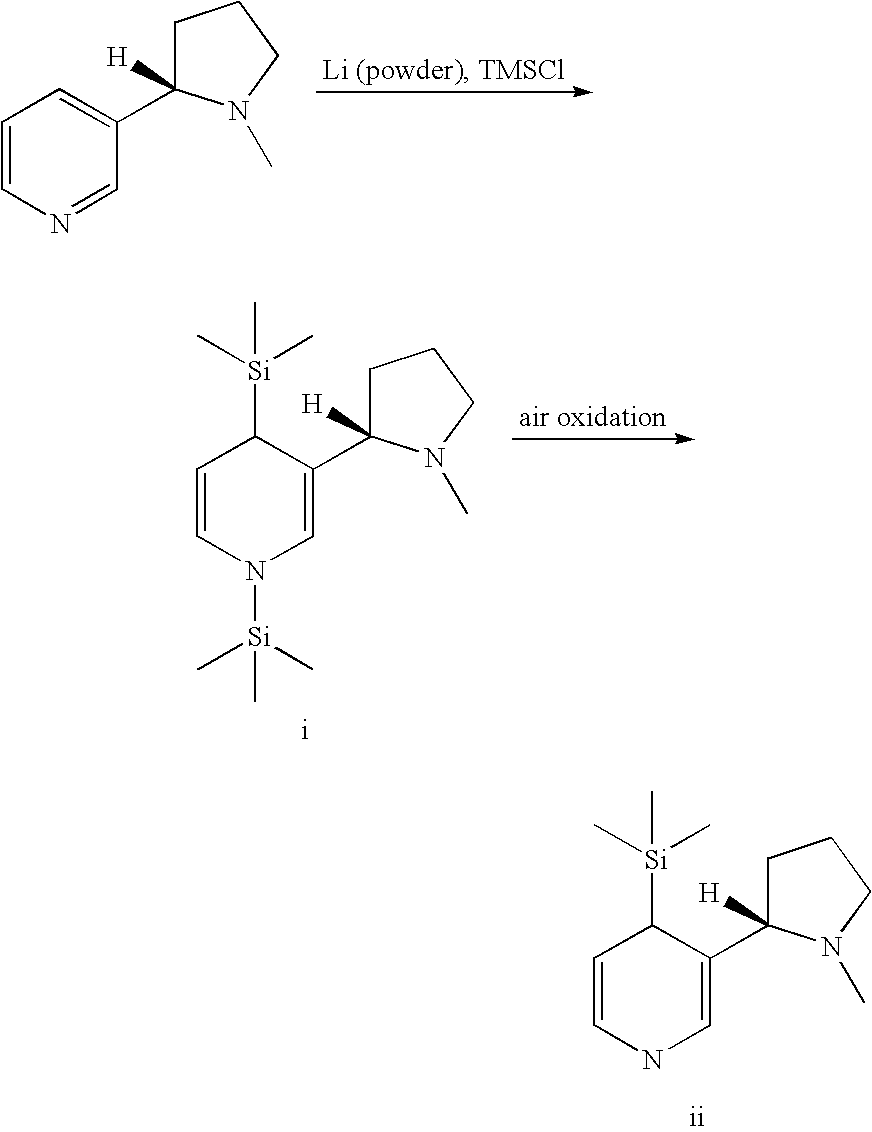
C1=CN=CC(C2([H])CCCN2C)=C1.C1=CN([Si](C)(C)C)C=C(C2([H])CCCN2C)C1[Si](C)(C)C.C1=CNC=C(C2([H])CCCN2C)C1[Si](C)(C)C
